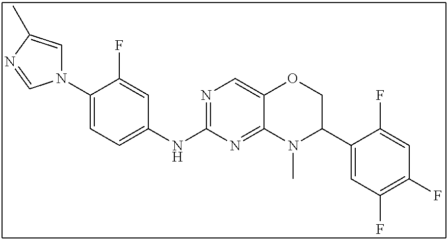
N1(C2=CC=C(NC3=NC=C4C(=N3)N(C)C(C3=CC(F)=C(F)C=C3F)CO4)C=C2F)C=C(C)N=C1
